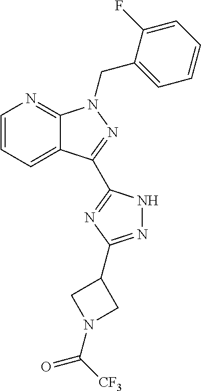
C1=CC=C2C(=N1)N(CC1=CC=CC=C1F)N=C2C1=NC(C2CN(C([CF3])=O)C2)=NN1
